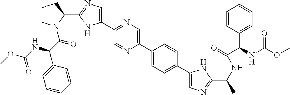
C1(C2N(C(C(C3=CC=CC=C3)NC(OC)=O)=O)CCC2)=NC=C(C2=NC=C(C3=CC=C(C4=CN=C(C(C)NC(=O)C(C5=CC=CC=C5)NC(OC)=O)N4)C=C3)N=C2)N1
